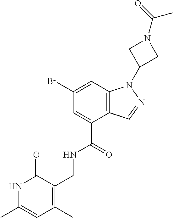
C12=C(C=C(Br)C=C1C(=O)NCC1=C(C)C=C(C)NC1=O)N(C1CN(C(=O)C)C1)N=C2
